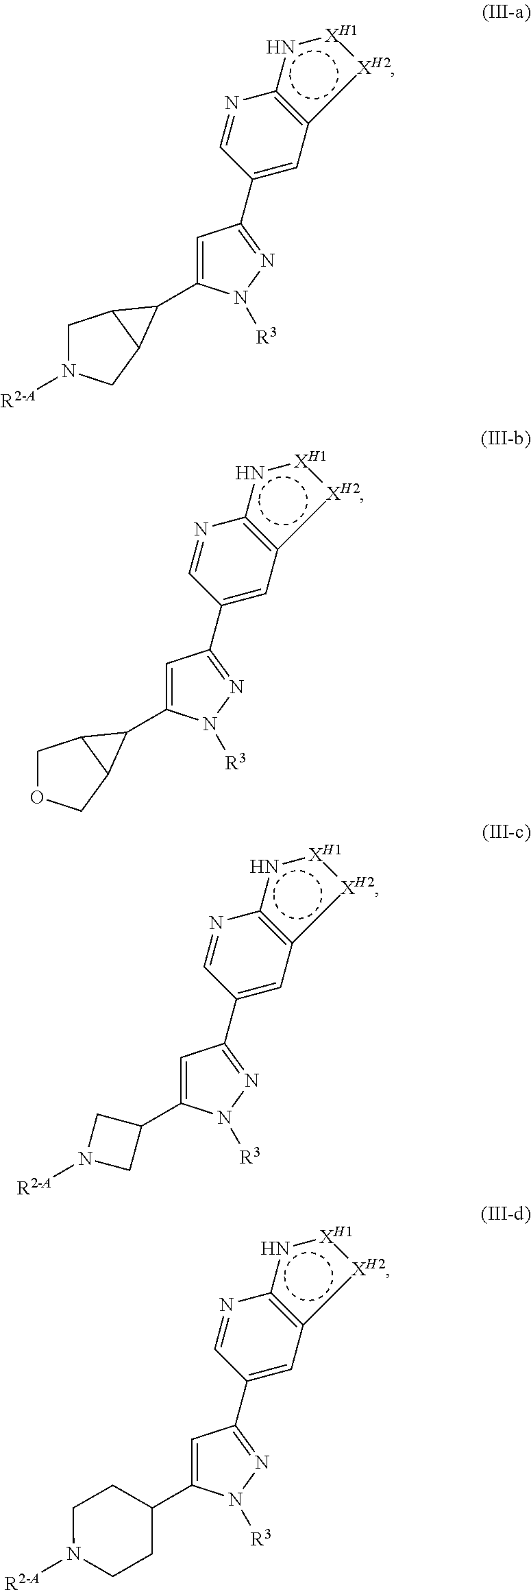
C1=C(C2C3CN([R2-A])CC32)N([R3])N=C1C1=Cc2[XH2][XH1]nc~2N=C1.C1=C(C2C3COCC32)N([R3])N=C1C1=Cc2[XH2][XH1]nc~2N=C1.C1=C(C2CN([R2-A])C2)N([R3])N=C1C1=Cc2[XH2][XH1]nc~2N=C1.C1=C(C2CCN([R2-A])CC2)N([R3])N=C1C1=Cc2[XH2][XH1]nc~2N=C1
